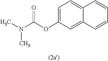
C1=C(OC(N(C)C)=O)C=C2C(=C1)C=CC=C2
